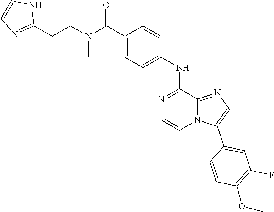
C1=CN=C(CCN(C(C2=CC=C(NC3=NC=CN4C3=NC=C4C3=CC(F)=C(OC)C=C3)C=C2C)=O)C)N1
